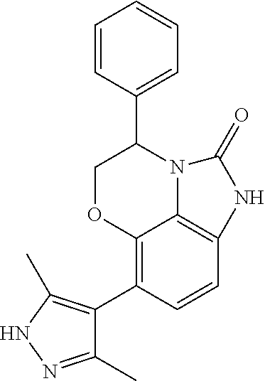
C12=C(C3=C(C)NN=C3C)C=CC3=C1N(C(C1=CC=CC=C1)CO2)C(=O)N3
